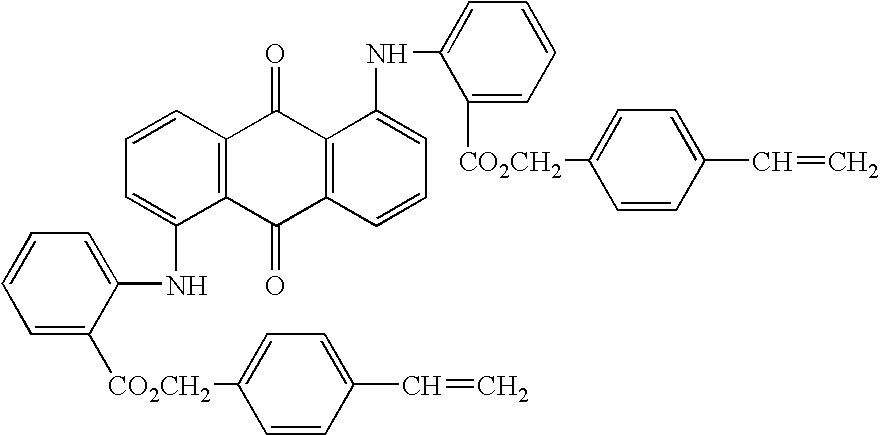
C1=C([CO2CH2]C2=CC=C(C=C)C=C2)C(NC2=CC=CC3=C2C(=O)C2=C(C3=O)C(NC3=CC=CC=C3[CO2CH2]C3=CC=C(C=C)C=C3)=CC=C2)=CC=C1
